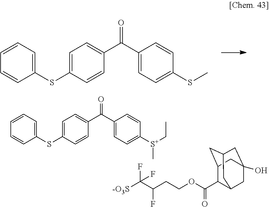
C1=CC=C(SC2=CC=C(C(C3=CC=C([S+](CC)C)C=C3)=O)C=C2)C=C1.[-O3S]C(C(CCOC(=O)C1C2CC3CC(O)(CC1C3)C2)F)(F)F.C1=CC=C(SC2=CC=C(C(C3=CC=C(SC)C=C3)=O)C=C2)C=C1
